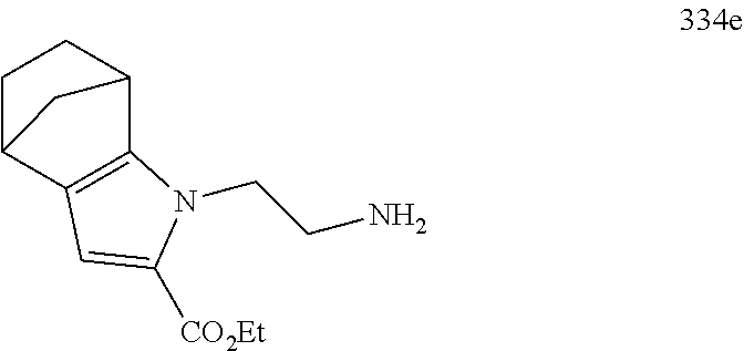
C12=C(C3CCC1C3)C=C([CO2Et])N2CCN
